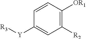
C1([R2])=C([OR1])C=CC([Y][R3])=C1
